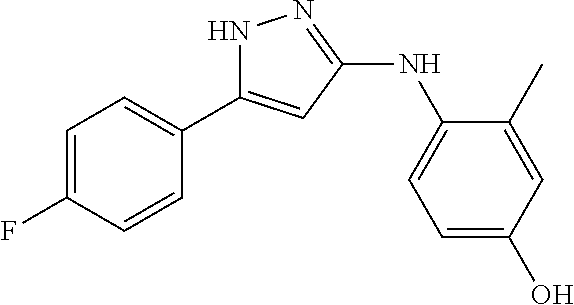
C1=C(F)C=CC(C2=CC(NC3=CC=C(O)C=C3C)=NN2)=C1
